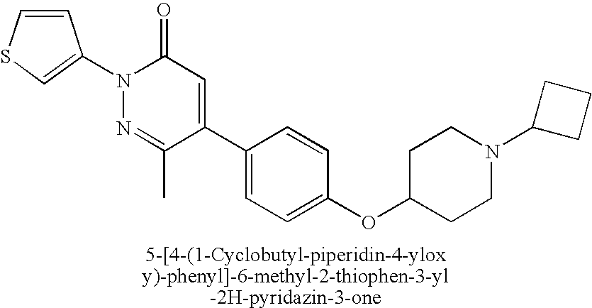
C1(N2CCC(OC3=CC=C(C4=CC(=O)N(C5=CSC=C5)N=C4C)C=C3)CC2)CCC1
